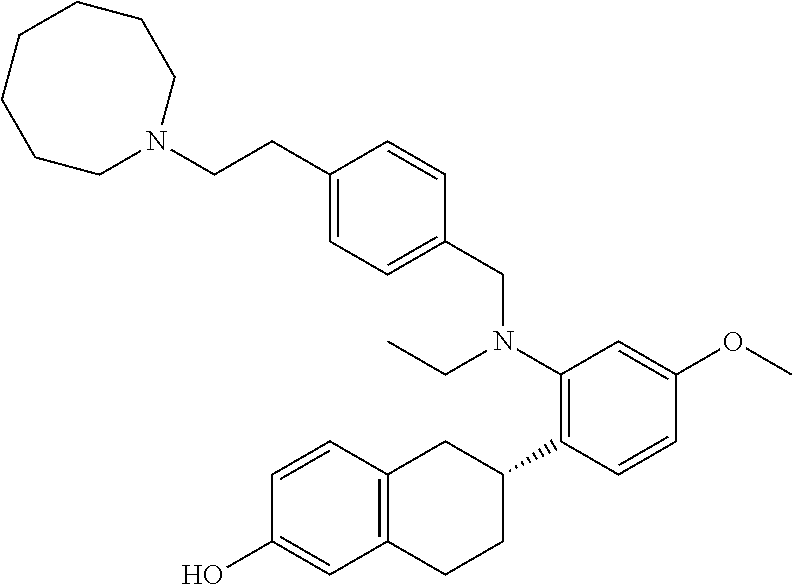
OC1=CC2=C(C=C1)CC(C1=C(N(CC)CC3=CC=C(CCN4CCCCCCC4)C=C3)C=C(OC)C=C1)CC2
